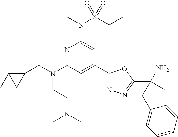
N1=C(N(CC2C(C)C2)CCN(C)C)C=C(C2=NN=C(C(N)(C)CC3=CC=CC=C3)O2)C=C1N(C)S(C(C)C)(=O)=O
